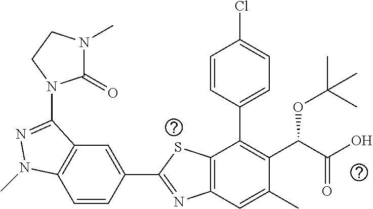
C1=CC(C2=NC3=C(S2)C(C2=CC=C(Cl)C=C2)=C(C(C(O)=O)OC(C)(C)C)C(C)=C3)=CC2=C1N(C)N=C2N1C(=O)N(C)CC1
